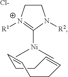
N1([R1])=C([Ni](C)C)N([R2])CC1.[Cl-].C1CC=CCCC=C1
